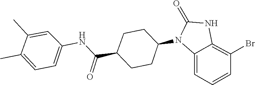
C1(=O)NC2=C(Br)C=CC=C2N1C1CCC(C(NC2=CC=C(C)C(C)=C2)=O)CC1
